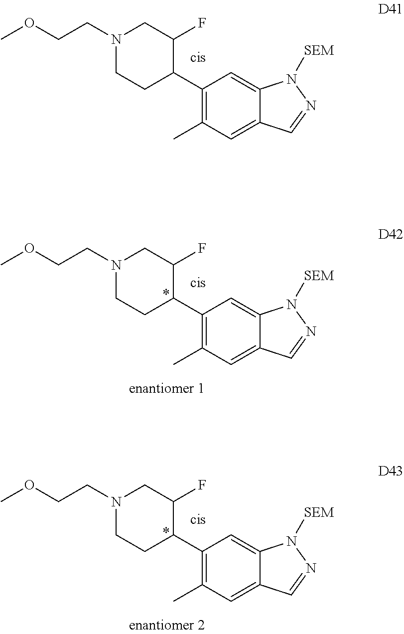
C1(C2C(F)CN(CCOC)CC2)=C(C)C=C2C(=C1)N([SEM])N=C2.C1(C2C(F)CN(CCOC)CC2)=C(C)C=C2C(=C1)N([SEM])N=C2.C1(C2C(F)CN(CCOC)CC2)=C(C)C=C2C(=C1)N([SEM])N=C2
